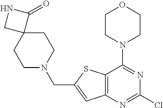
C1CN(C2=NC(Cl)=NC3=C2SC(CN2CCC4(CC2)C(=O)NC4)=C3)CCO1
